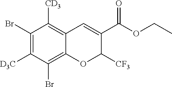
C1(Br)=C([D3C])C(Br)=C2C(=C1[CD3])C=C(C(OCC)=O)C([CF3])O2
